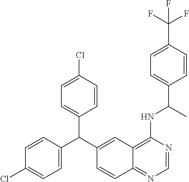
C1=CC(C(C2=CC3=C(NC(C4=CC=C(C(F)(F)F)C=C4)C)N=CN=C3C=C2)C2=CC=C(Cl)C=C2)=CC=C1Cl
